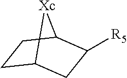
C1C2CC([R5])C(C1)[Xc]2
